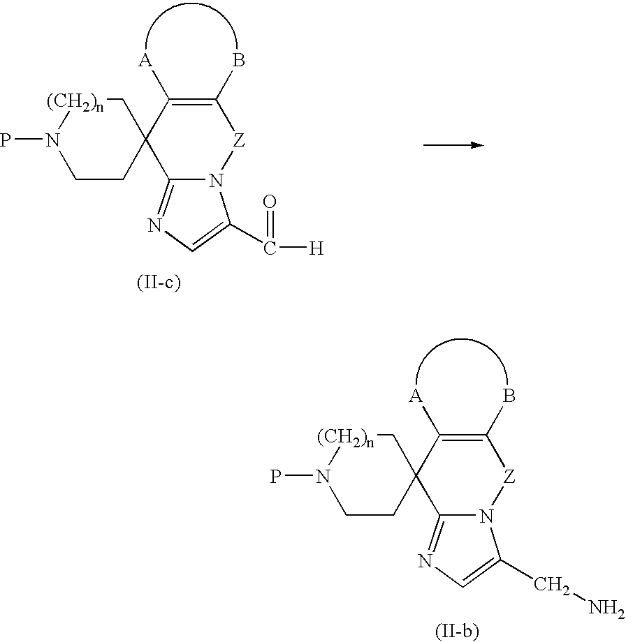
C1CC2(C[(CH2)n]N1P)C1=NC=C(C([H])=O)N1[Z]C(B)=C2[A].C1CC2(C[(CH2)n]N1P)C1=NC=C(CN)N1[Z]C(B)=C2[A]
